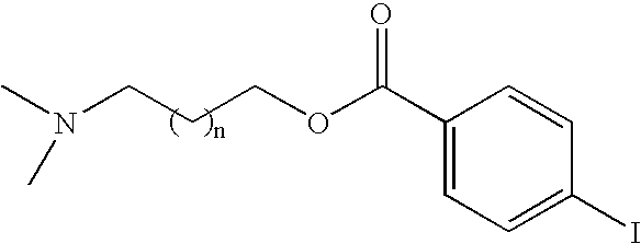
CN(CCCOC(C1=CC=C(I)C=C1)=O)C
